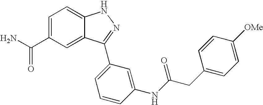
C1=C(C(N)=O)C=C2C(=C1)NN=C2C1=CC=CC(NC(CC2=CC=C([OMe])C=C2)=O)=C1
